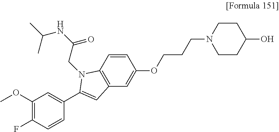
C1(OC)=C(F)C=CC(C2=CC3=C(C=CC(OCCCN4CCC(O)CC4)=C3)N2CC(=O)NC(C)C)=C1
